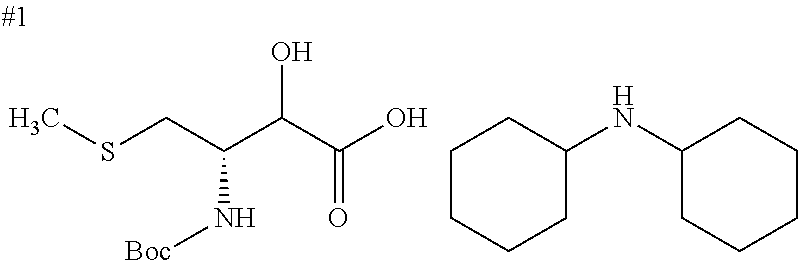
CSCC(C(C(O)=O)O)N[Boc].C1CCCC(NC2CCCCC2)C1
